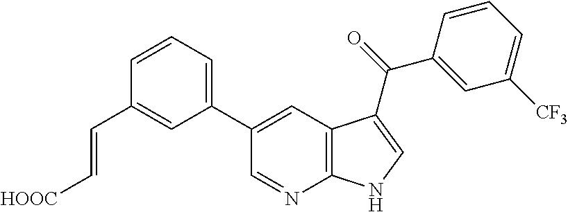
C1(C2=CC3=C(N=C2)NC=C3C(C2=CC([CF3])=CC=C2)=O)=CC=CC(C=C[HOOC])=C1
